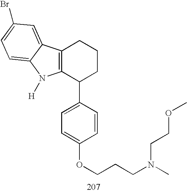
C12=C(C(C3=CC=C(OCCCN(C)CCOC)C=C3)CCC1)N([H])C1=CC=C(Br)C=C21
